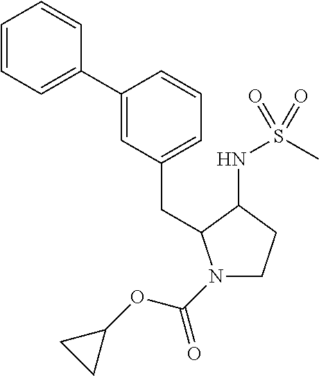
C1(C2=CC(CC3N(C(OC4CC4)=O)CCC3NS(C)(=O)=O)=CC=C2)=CC=CC=C1
